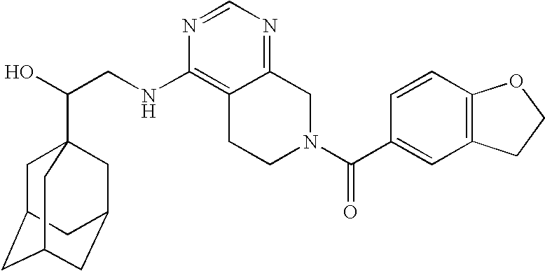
C(CNC1=C2C(=NC=N1)CN(C(C1=CC3=C(C=C1)OCC3)=O)CC2)(O)C12CC3CC(CC(C1)C3)C2
